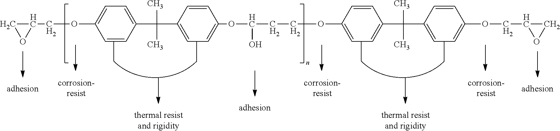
C1(COC2=CC=C(C(C)(C3=CC=C(OC(CCOC4=CC=C(C(C)(C5=CC=C(OCC6CO6)C=C5)C)C=C4)O)C=C3)C)C=C2)CO1
